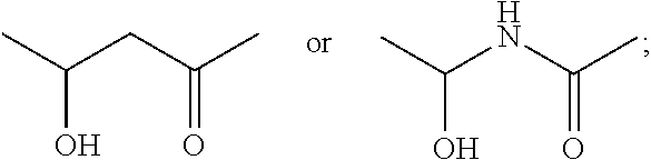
CC(NC(C)=O)O.CC(CC(C)=O)O
